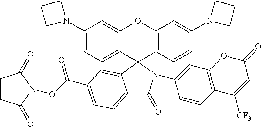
C1(N2CCC2)=CC=C2C(=C1)OC1=C(C23C2=CC(C(ON4C(=O)CCC4=O)=O)=CC=C2C(=O)N3C2=CC3=C(C=C2)C([CF3])=CC(=O)O3)C=CC(N2CCC2)=C1
